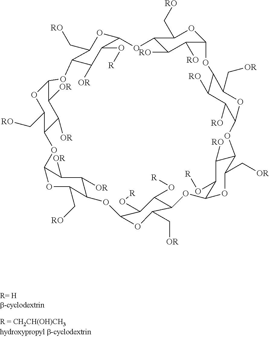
C12C([OR])C(O[R])C(OC1C[RO])OC1C([RO])C([RO])C(OC1C[RO])OC1C([RO])C([RO])C(OC1C[OR])OC1C([RO])C(O[R])C(OC1C[OR])OC1C(O[R])C(O[R])C(OC1C[OR])OC1C(C[RO])OC(C([OR])C1[OR])OC1C(C[RO])OC(C([OR])C1[OR])O2
